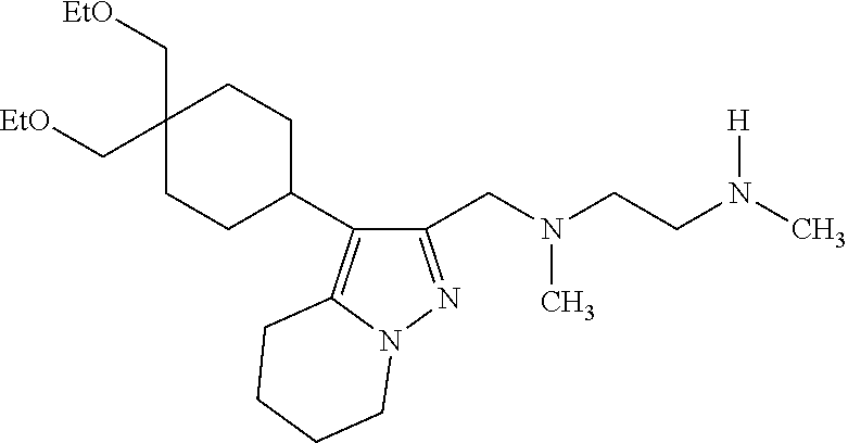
C1(CN(CCN(C)[H])C)=NN2C(=C1C1CCC(C[OEt])(C[OEt])CC1)CCCC2
